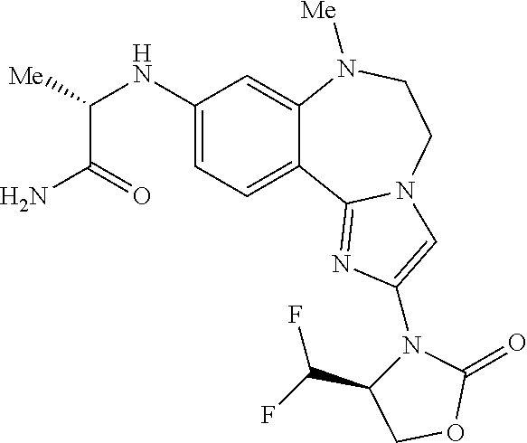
C(C(=O)N)(NC1=CC=C2C(=C1)N([Me])CCN1C2=NC(N2C(C(F)F)COC2=O)=C1)[Me]
